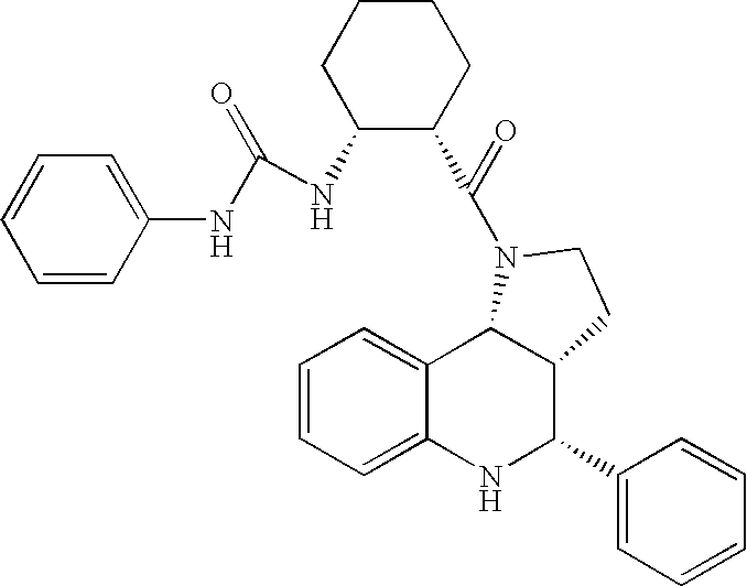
C12=CC=CC=C1NC(C1=CC=CC=C1)C1C2N(C(=O)C2CCCCC2NC(NC2=CC=CC=C2)=O)CC1
